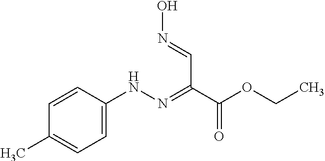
C1(C)=CC=C(NN=C(C(OCC)=O)C=NO)C=C1
